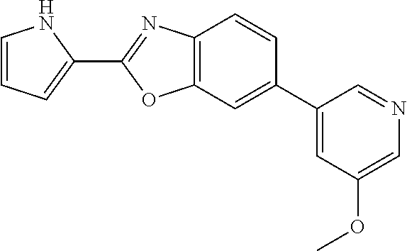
C1=CNC(C2=NC3=C(O2)C=C(C2=CC(OC)=CN=C2)C=C3)=C1
